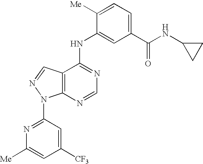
C12=C(C(NC3=CC(C(NC4CC4)=O)=CC=C3[Me])=NC=N1)C=NN2C1=NC([Me])=CC([CF3])=C1
